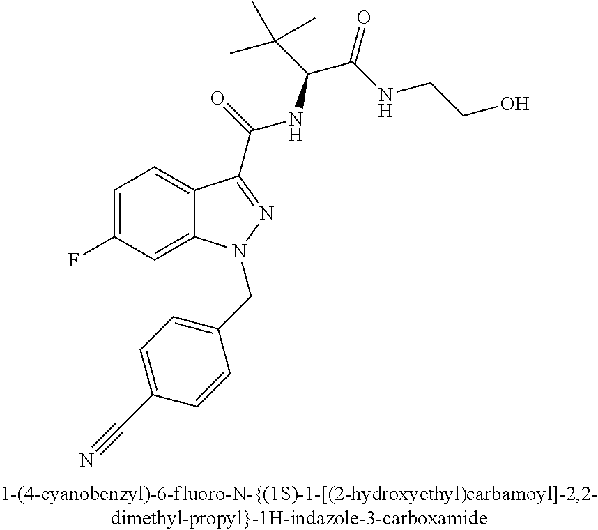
C1=C(F)C=C2C(=C1)C(C(=O)NC(C(C)(C)C)C(=O)NCCO)=NN2CC1=CC=C(C#N)C=C1
